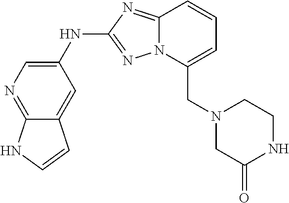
C12=NC=C(NC3=NN4C(=N3)C=CC=C4CN3CC(=O)NCC3)C=C1C=CN2
